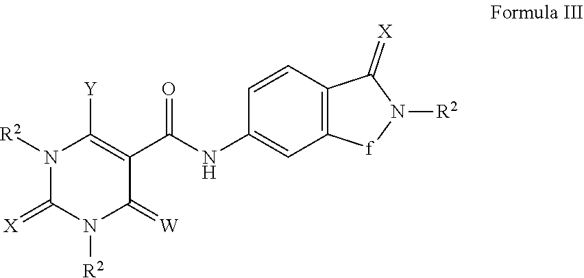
N1([R2])C(=[X])N([R2])C(=[W])C(C(=O)NC2=CC3=C(C=C2)C(=[X])N([R2])[f]3)=C1[Y]
